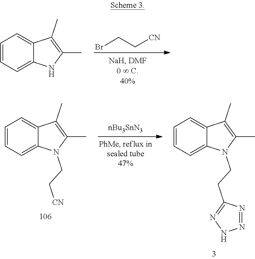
BrCC[CN].C1=CC=C2C(=C1)C(C)=C(C)N2.[nBu3SnN3].C1=CC=C2C(=C1)C(C)=C(C)N2CC[CN].C1=CC=C2C(=C1)C(C)=C(C)N2CCC1=NNN=N1
